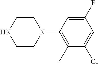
C1CN(C2=C(C)C(Cl)=CC(F)=C2)CCN1
